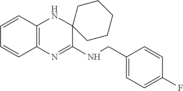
C1=CC2=C(C=C1)N=C(NCC1=CC=C(F)C=C1)C1(N2)CCCCC1
